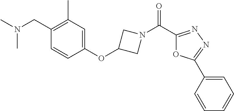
N(C)(C)CC1=C(C)C=C(OC2CN(C(C3=NN=C(C4=CC=CC=C4)O3)=O)C2)C=C1
